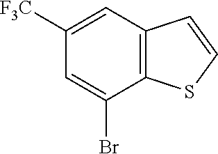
C1([F3C])=CC2=C(C(Br)=C1)SC=C2
